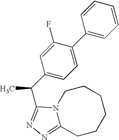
C1=CC=C(C2=CC=C(C(C3=NN=C4CCCCCCN43)C)C=C2F)C=C1
